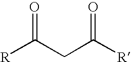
[R]C(CC([R])=O)=O
